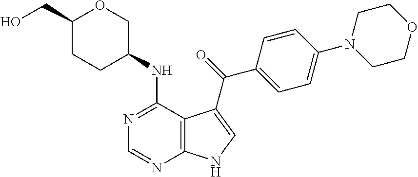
C1(CO)CCC(NC2=NC=NC3=C2C(C(=O)C2=CC=C(N4CCOCC4)C=C2)=CN3)CO1
